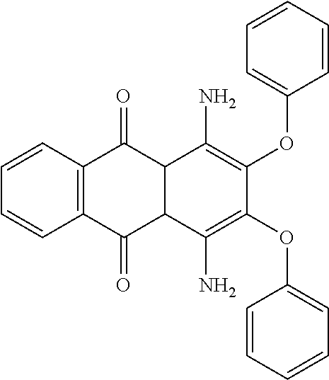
C1=CC2=C(C=C1)C(=O)C1C(C2=O)C(N)=C(OC2=CC=CC=C2)C(OC2=CC=CC=C2)=C1N
